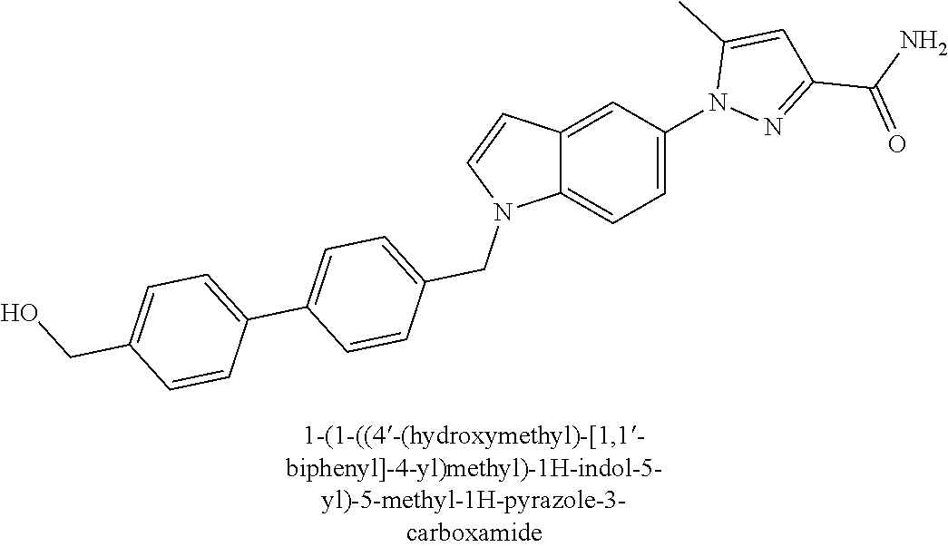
C12=CC(N3N=C(C(=O)N)C=C3C)=CC=C1N(CC1=CC=C(C3=CC=C(CO)C=C3)C=C1)C=C2
